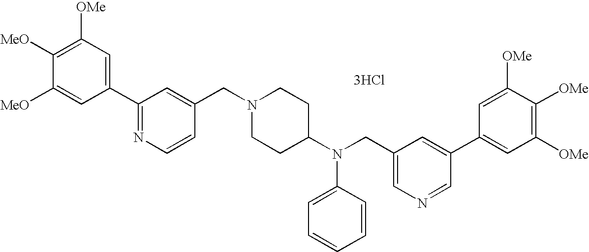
C1=C([MeO])C([MeO])=C([OMe])C=C1C1=NC=CC(CN2CCC(N(CC3=CN=CC(C4=CC([OMe])=C([OMe])C([OMe])=C4)=C3)C3=CC=CC=C3)CC2)=C1.[3HCl]
